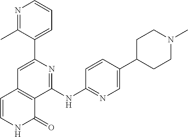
C1(C2=CC=CN=C2C)=CC2=C(C(NC3=NC=C(C4CCN(C)CC4)C=C3)=N1)C(=O)NC=C2
